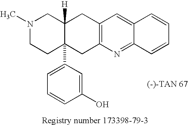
N1(C)CCC2(C3=CC=CC(O)=C3)C([H])(C1)CC1=C(C2)N=C2C(=C1)C=CC=C2
